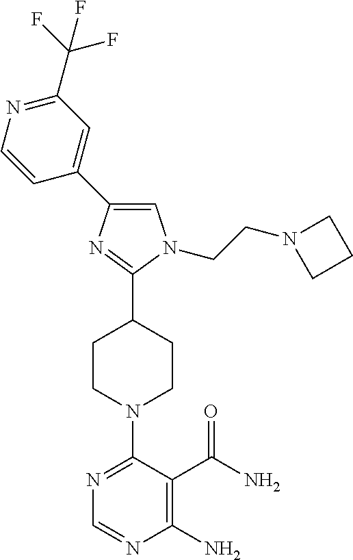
N1=C(N2CCC(C3=NC(C4=CC(C(F)(F)F)=NC=C4)=CN3CCN3CCC3)CC2)C(C(N)=O)=C(N)N=C1
